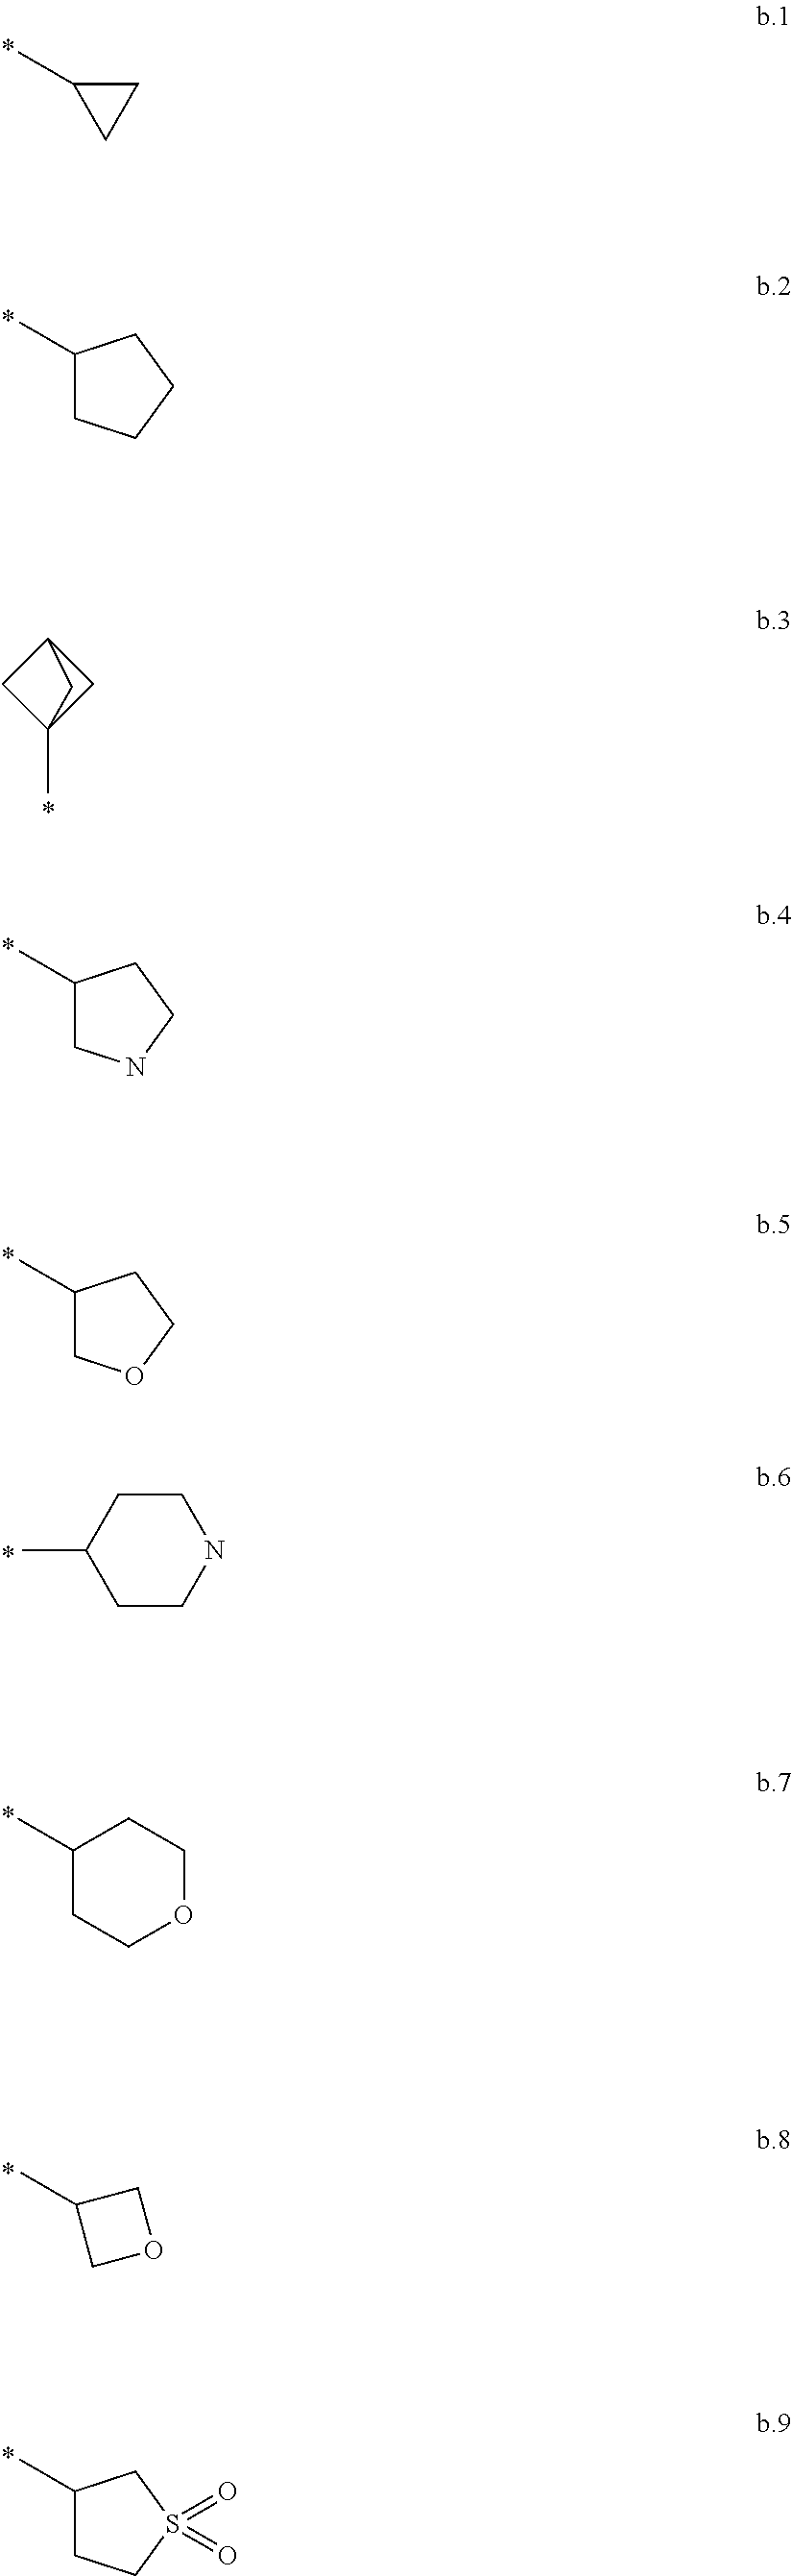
C1C(C)C1.C1(C)CCCC1.C12CC(C)(C1)C2.C1(C)CNCC1.C1(C)COCC1.C1CNCCC1C.C1(C)CCOCC1.C1(C)COC1.C1(C)CCS(=O)(=O)C1
